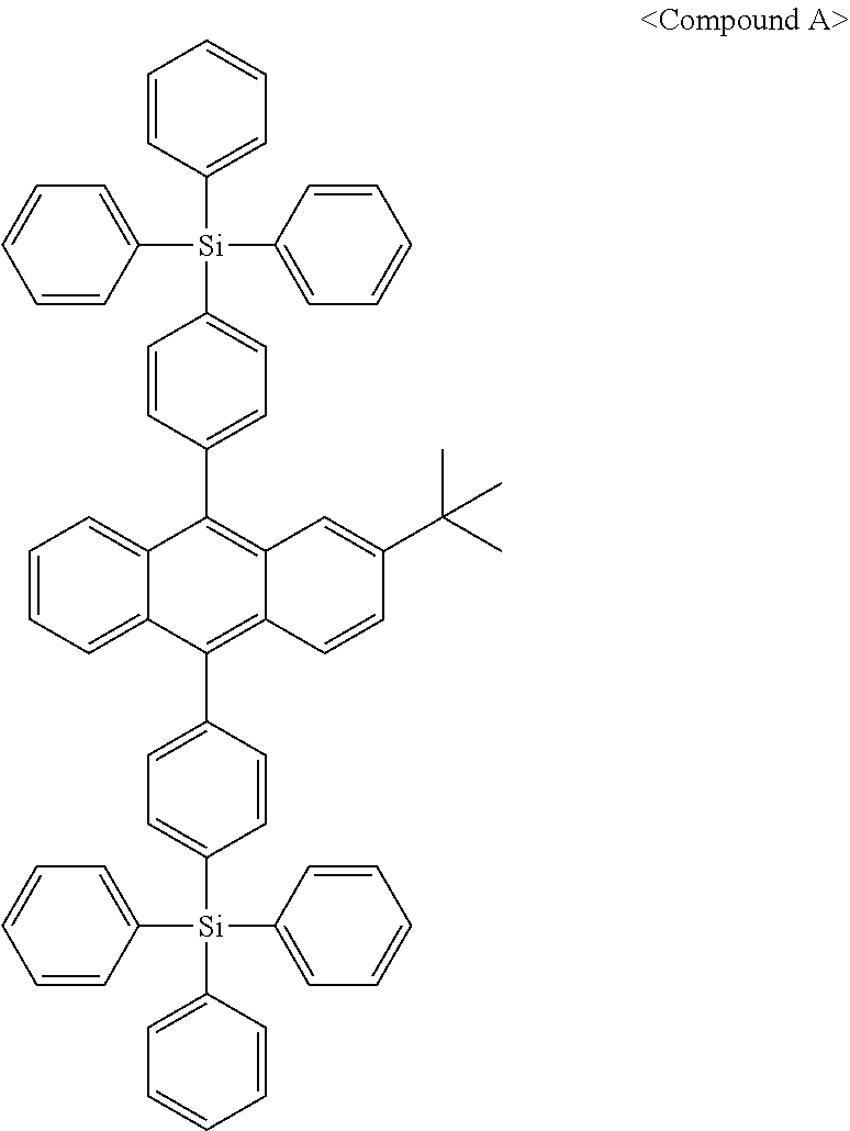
C1=CC([Si](C2=CC=CC=C2)(C2=CC=CC=C2)C2=CC=C(C3=C4C(=C(C5=CC=C([Si](C6=CC=CC=C6)(C6=CC=CC=C6)C6=CC=CC=C6)C=C5)C5=CC=CC=C35)C=CC(C(C)(C)C)=C4)C=C2)=CC=C1
